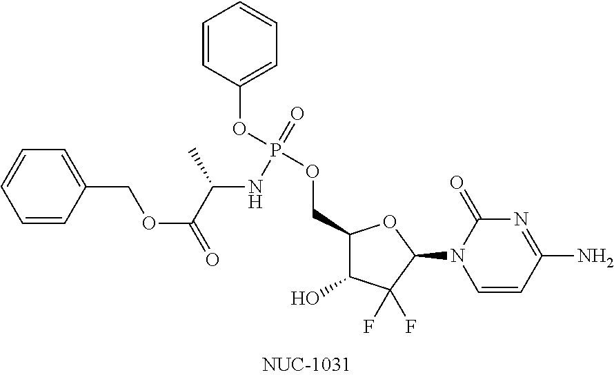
C1=CC(COC(=O)C(NP(=O)(OC2=CC=CC=C2)OCC2C(O)C(F)(F)C(N3C=CC(N)=NC3=O)O2)C)=CC=C1
